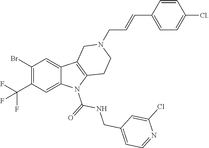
C1(Br)=C(C(F)(F)F)C=C2C(=C1)C1=C(N2C(=O)NCC2=CC=NC(Cl)=C2)CCN(CC=CC2=CC=C(Cl)C=C2)C1
